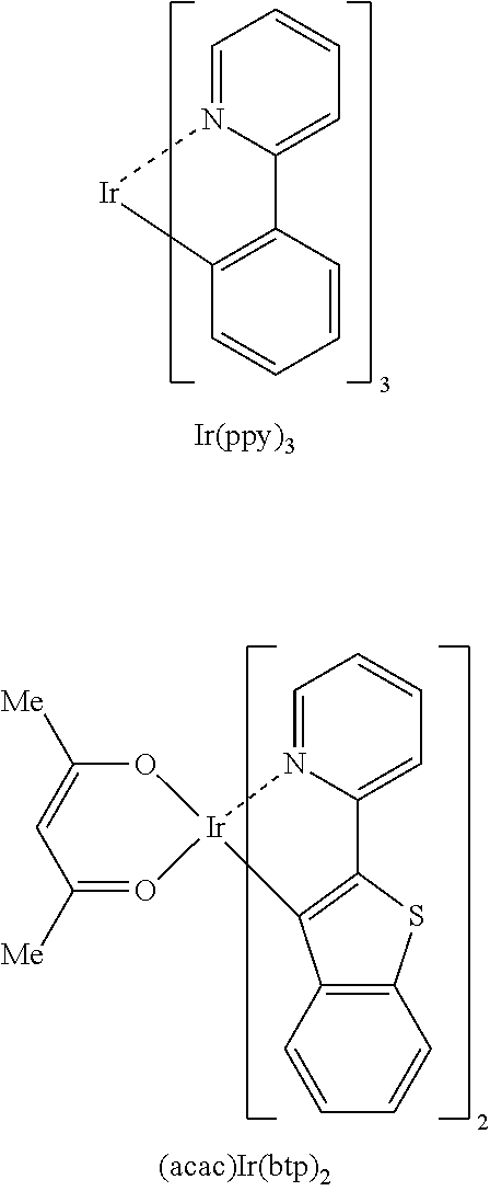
[Ir]1N2=CC=CC=C2C2=C1C=CC=C2.C1=N2C(=CC=C1)C1=C(C3=C(S1)C=CC=C3)[Ir]21O=C([Me])C=C([Me])O1
